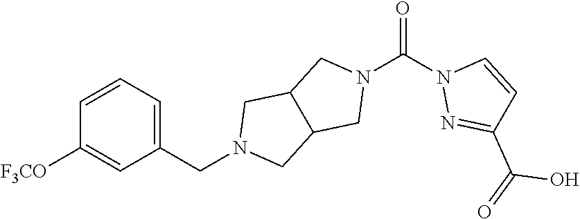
C1([F3CO])=CC(CN2CC3C(C2)CN(C(N2N=C(C(=O)O)C=C2)=O)C3)=CC=C1
